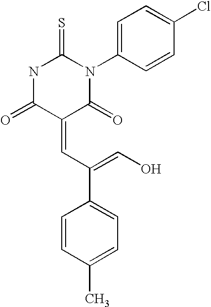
O=C1C(=CC(C2=CC=C(C)C=C2)=CO)C(=O)N(C2=CC=C(Cl)C=C2)C(=S)N1
